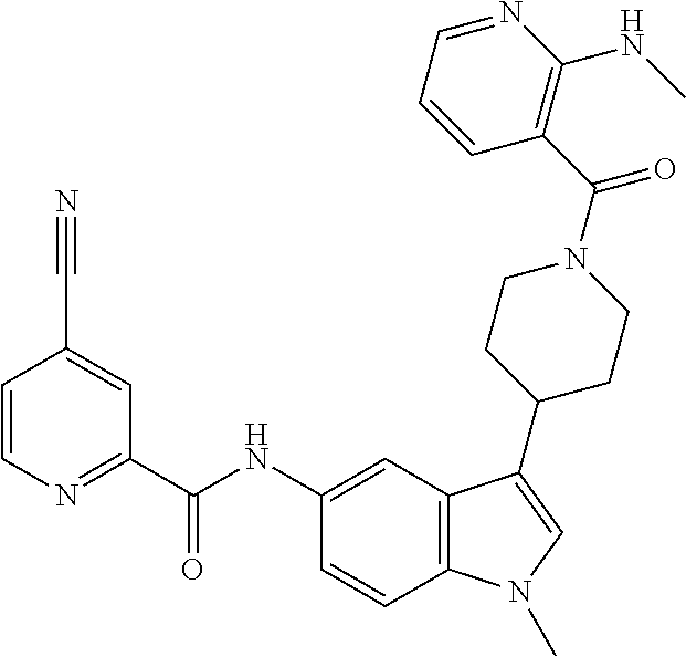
C1=CN=C(C(NC2=CC3=C(C=C2)N(C)C=C3C2CCN(C(C3=C(NC)N=CC=C3)=O)CC2)=O)C=C1C#N
